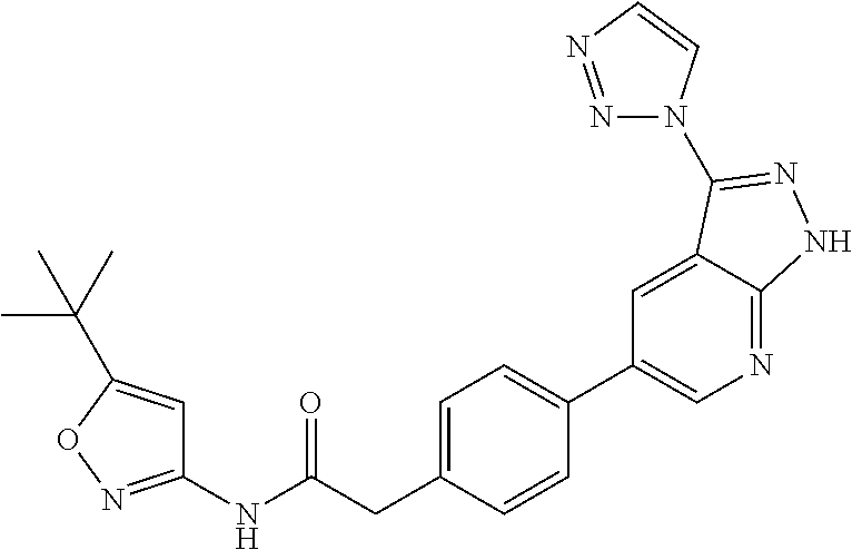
C1(NC(CC2=CC=C(C3=CN=C4C(=C3)C(N3N=NC=C3)=NN4)C=C2)=O)=NOC(C(C)(C)C)=C1
